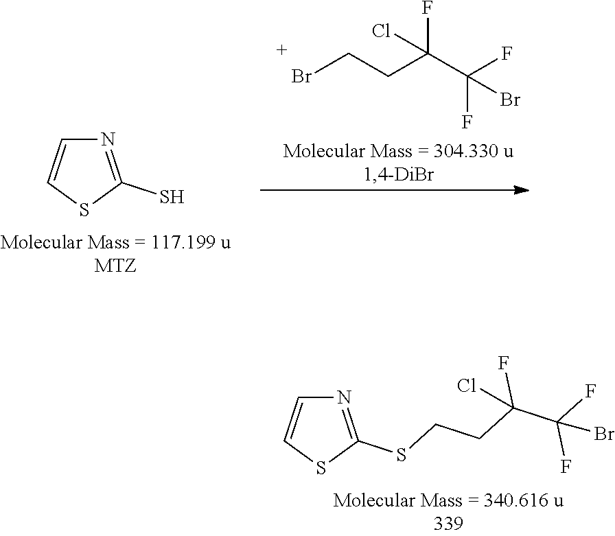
C(CC(C(F)(F)Br)(F)Cl)Br.N1=C(S)SC=C1.N1=C(SCCC(C(F)(F)Br)(F)Cl)SC=C1
